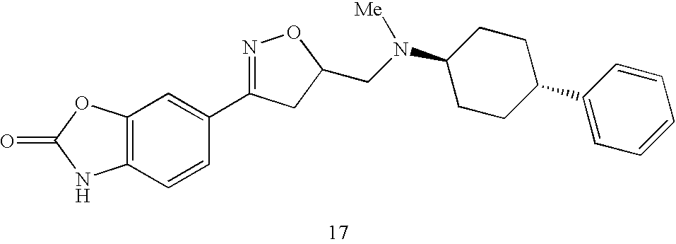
C12=C(C=CC(C3=NOC(CN([Me])C4CCC(C5=CC=CC=C5)CC4)C3)=C1)NC(=O)O2
